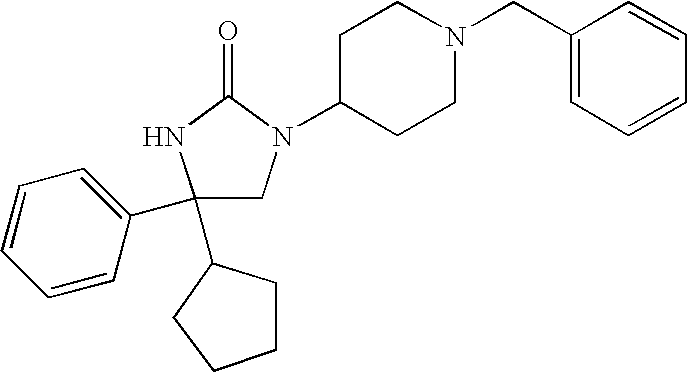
C1(C2CCCC2)(C2=CC=CC=C2)CN(C2CCN(CC3=CC=CC=C3)CC2)C(=O)N1
